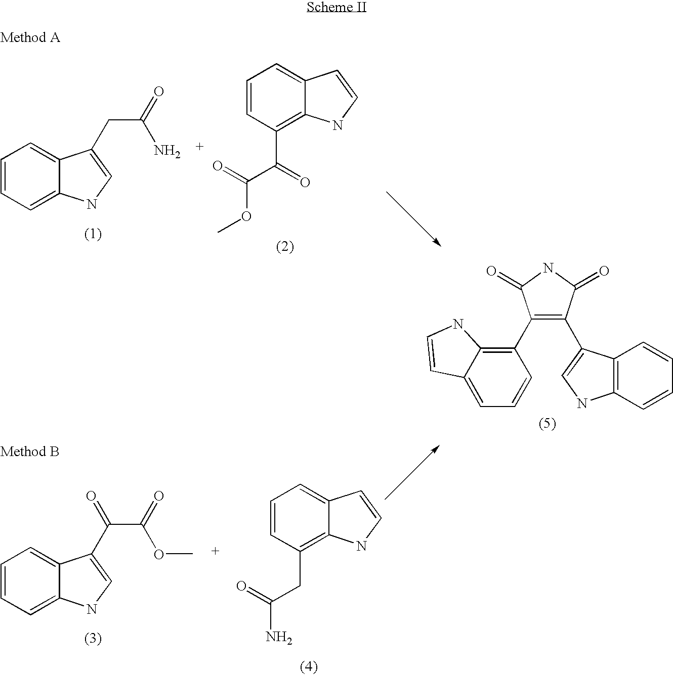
C1=CC=C2C(=C1)C(CC(=O)N)=CN2.C1=CC(C(C(=O)OC)=O)=C2C(=C1)C=CN2.C1(C2=C(C3=CNC4=C3C=CC=C4)C(=O)NC2=O)=C2C(=CC=C1)C=CN2.C1=CC=C2C(=C1)C(C(C(=O)OC)=O)=CN2.C1=CC(CC(=O)N)=C2C(=C1)C=CN2
